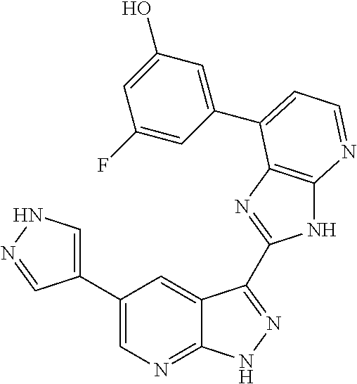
C1(C2=CNN=C2)=CN=C2C(=C1)C(C1=NC3=C(N1)N=CC=C3C1=CC(O)=CC(F)=C1)=NN2
